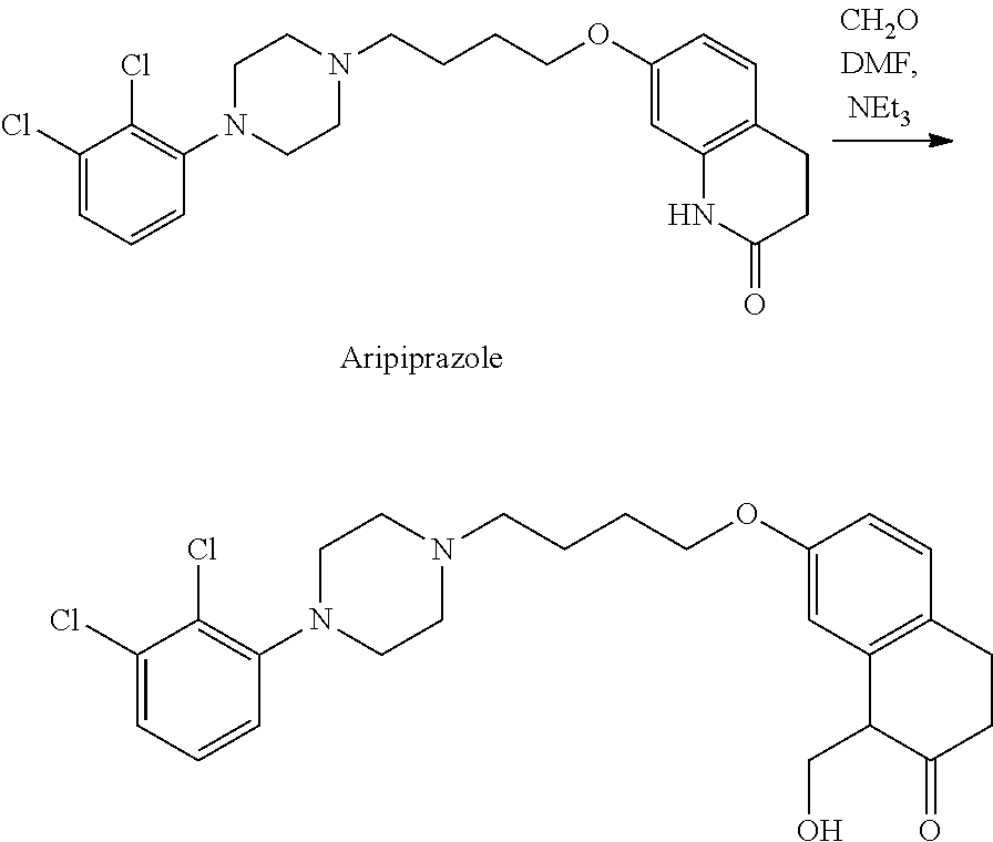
C1CN(C2=C(Cl)C(Cl)=CC=C2)CCN1CCCCOC1=CC2=C(C=C1)CCC(=O)N2.C1CN(C2=C(Cl)C(Cl)=CC=C2)CCN1CCCCOC1=CC2=C(C=C1)CCC(=O)C2CO
